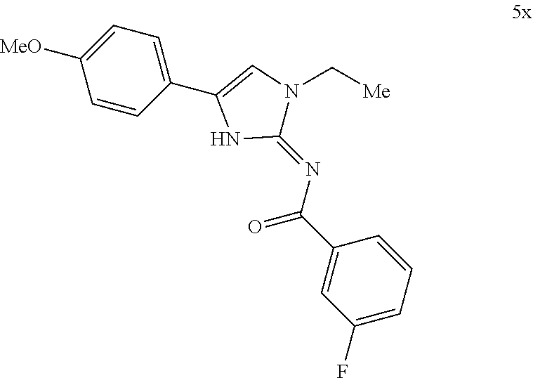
C1([MeO])=CC=C(C2=CN(C[Me])C(=NC(C3=CC(F)=CC=C3)=O)N2)C=C1
